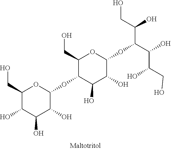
C1(CO)C(OC2OC(CO)C(O)C(O)C2O)C(O)C(O)C(OC(C(CO)O)C(C(O)CO)O)O1
